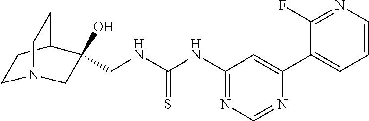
C(NC(NC1=NC=NC(C2=CC=CN=C2F)=C1)=S)C1(O)CN2CCC1CC2
